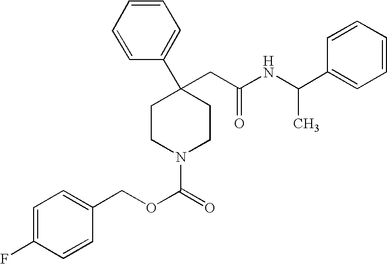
C(C1(C2=CC=CC=C2)CCN(C(=O)OCC2=CC=C(F)C=C2)CC1)C(NC(C1=CC=CC=C1)C)=O
